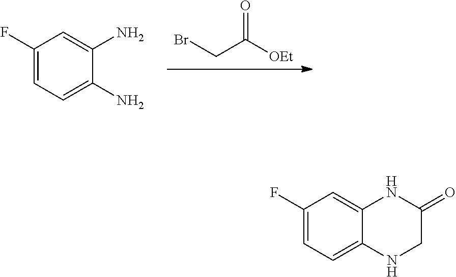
BrCC([OEt])=O.C1(F)=CC=C(N)C(N)=C1.C1(F)=CC=C2C(=C1)NC(=O)CN2
